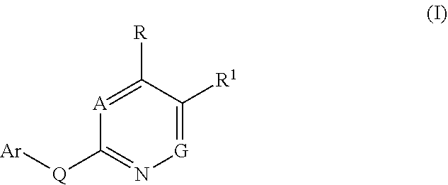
[G]1=C([R1])C([R])=[A]C([Q][Ar])=N1
